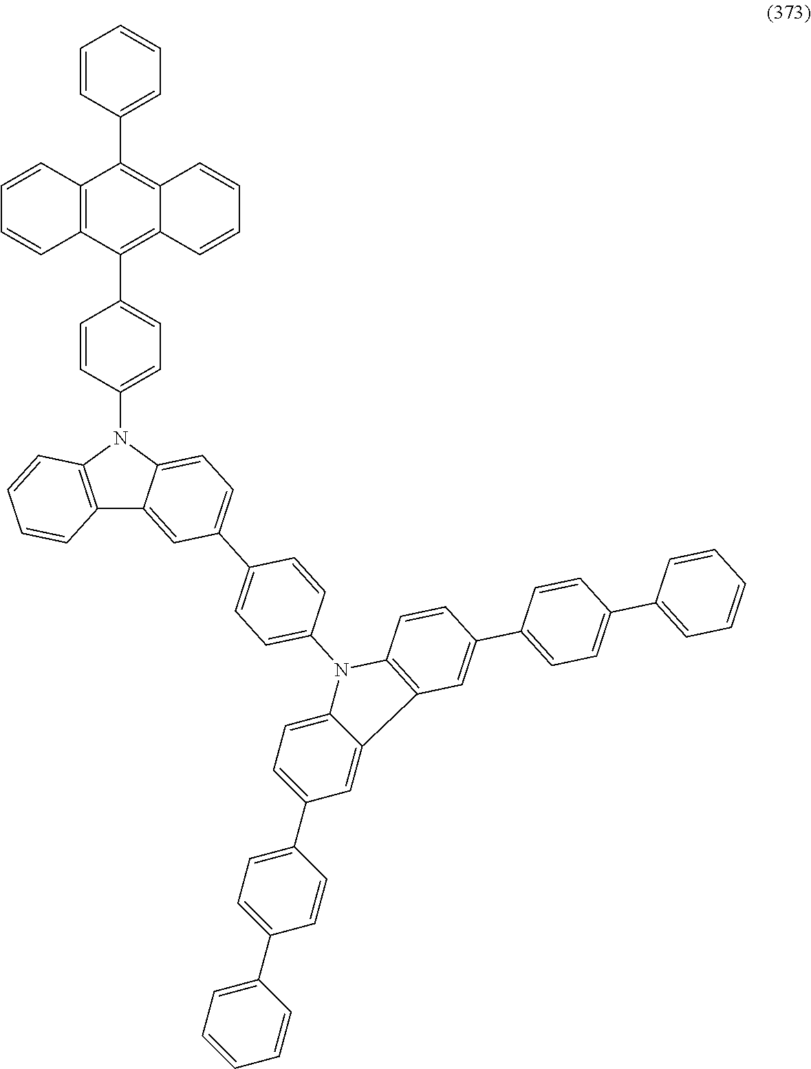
C1=CC(C2=C3C(=C(C4=CC=C(N5C6=C(C7=CC(C8=CC=C(N9C%10=C(C=C(C%11=CC=C(C%12=CC=CC=C%12)C=C%11)C=C%10)C%10=CC(C%11=CC=C(C%12=CC=CC=C%12)C=C%11)=CC=C9%10)C=C8)=CC=C57)C=CC=C6)C=C4)C4=C2C=CC=C4)C=CC=C3)=CC=C1
